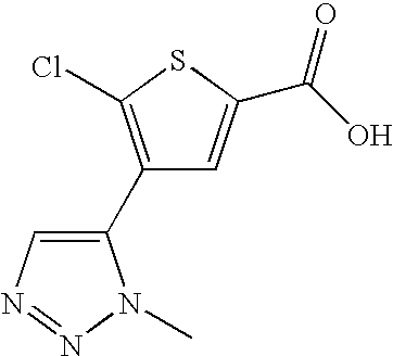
C1(C2=C(Cl)SC(C(=O)O)=C2)=CN=NN1C
